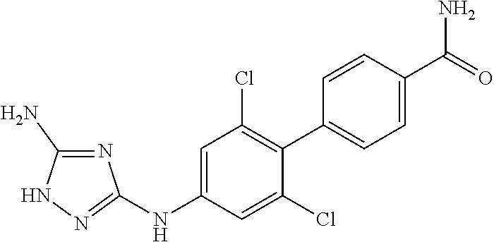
C1=CC(C(=O)N)=CC=C1C1=C(Cl)C=C(NC2=NNC(N)=N2)C=C1Cl
